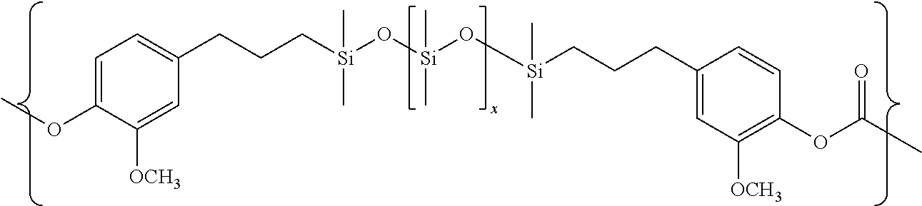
C1=C(OC)C([OCH3])=CC(CCC[Si](O[Si](O[Si](CCCC2=CC([OCH3])=C(OC(=O)C)C=C2)(C)C)(C)C)(C)C)=C1
